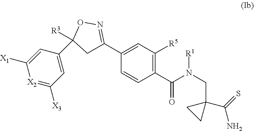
C1(C(N(CC2(C(=S)N)CC2)[R1])=O)=C([R5])C=C(C2=NOC([R3])(C3=CC([X3])=[X2]C([X1])=C3)C2)C=C1
